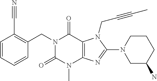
C1=CC=CC(CN2C(=O)N(C)C3=C(C2=O)N(CC#CC)C(N2CC(N)CCC2)=N3)=C1C#N
